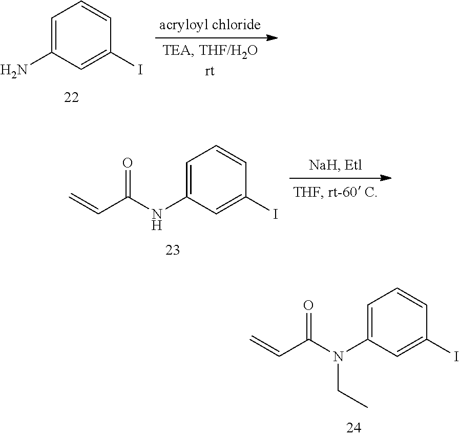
C1=C(N(C(C=C)=O)CC)C=C(I)C=C1.C1=C(N)C=C(I)C=C1.C1=C(NC(C=C)=O)C=C(I)C=C1
